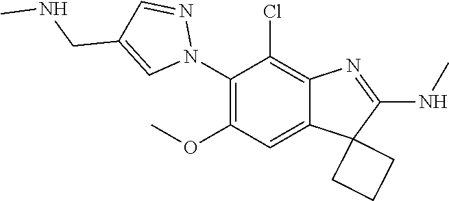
C1(N2N=CC(CNC)=C2)=C(OC)C=C2C(=C1Cl)N=C(NC)C21CCC1
